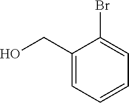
C1(CO)=CC=CC=C1Br
